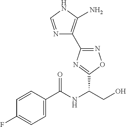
C1(C(NC(CO)C2=NC(C3=C(N)NC=N3)=NO2)=O)=CC=C(F)C=C1
